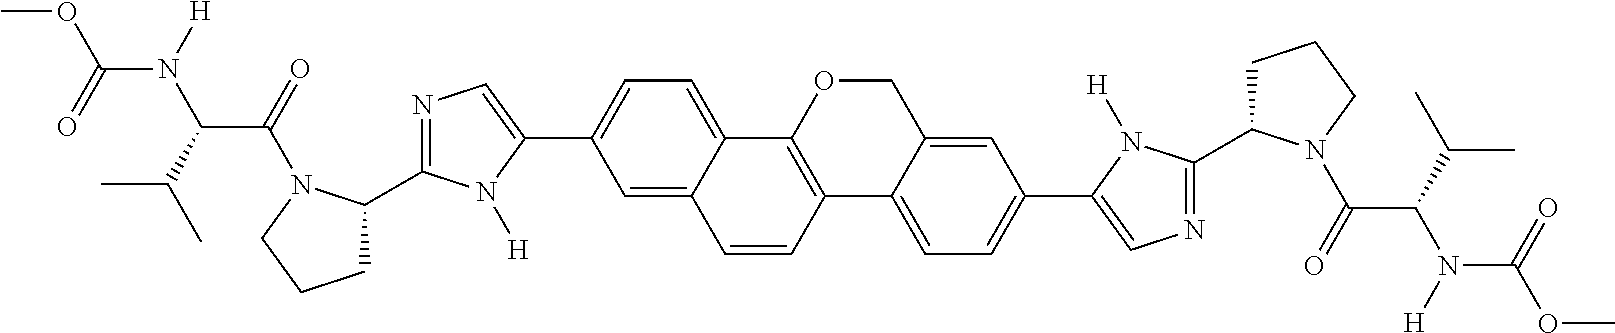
C1(C2CCCN2C(=O)C(C(C)C)N([H])C(=O)OC)=NC=C(C2=CC=C3C(=C2)C=CC2=C3OCC3=CC(C4=CN=C(C5CCCN5C(=O)C(C(C)C)N([H])C(=O)OC)N4[H])=CC=C32)N1[H]
